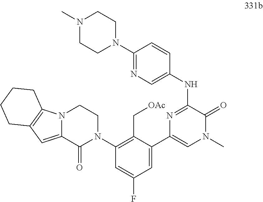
N1=C(NC2=CN=C(N3CCN(C)CC3)C=C2)C(=O)N(C)C=C1C1=CC(F)=CC(N2CCN3C(=CC4=C3CCCC4)C2=O)=C1C[OAc]
